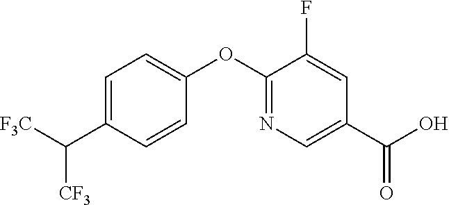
C1=C(C([F3C])[CF3])C=CC(OC2=NC=C(C(O)=O)C=C2F)=C1
